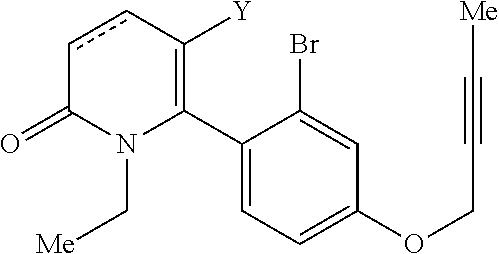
C1(C2=C([Y])ccC(=O)N2C[Me])=CC=C(OCC#C[Me])C=C1Br
